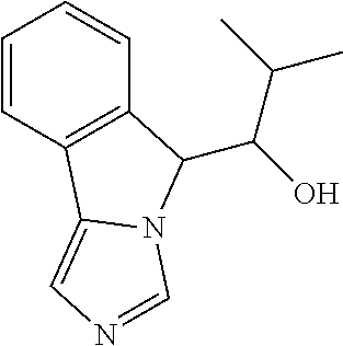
C1=CC2=C(C=C1)C(C(O)C(C)C)N1C2=CN=C1
